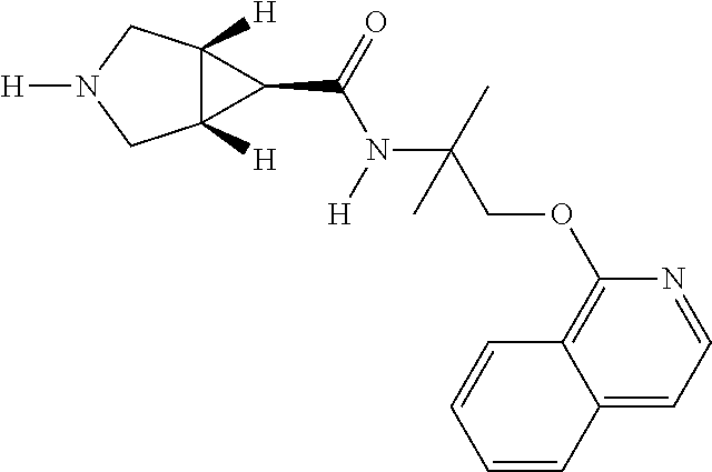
C12([H])C([H])(CN([H])C1)C2C(=O)N([H])C(C)(COC1=C2C(=CC=N1)C=CC=C2)C
